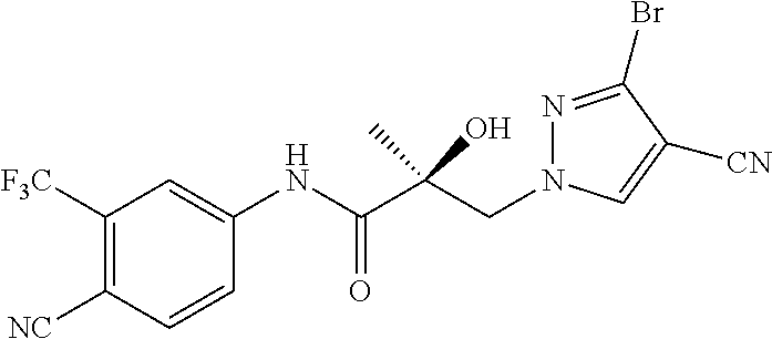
C1([F3C])=C([NC])C=CC(NC(C(CN2N=C(Br)C([CN])=C2)(C)O)=O)=C1
